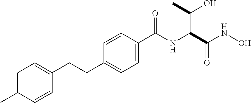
CC1=CC=C(CCC2=CC=C(C(NC(C(NO)=O)C(C)O)=O)C=C2)C=C1
